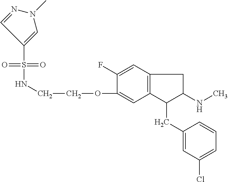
C1(OCCNS(=O)(=O)C2=CN(C)N=C2)=CC2=C(C=C1F)CC(NC)C2CC1=CC(Cl)=CC=C1
